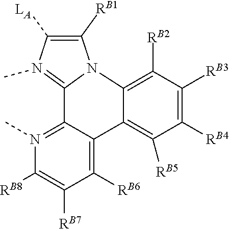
N12C([RB1])=C([LA])N(C)=C1C1=N(C)C([RB8])=C([RB7])C([RB6])=C1C1=C([RB5])C([RB4])=C([RB3])C([RB2])=C21
